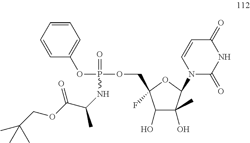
C1(O)C(O)(C)C(N2C(=O)NC(=O)C=C2)OC1(F)COP(=O)(OC1=CC=CC=C1)NC(C(OCC(C)(C)C)=O)C
